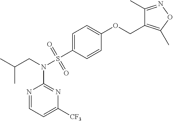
N1=CC=C([CF3])N=C1N(CC(C)C)S(C1=CC=C(OCC2=C(C)ON=C2C)C=C1)(=O)=O
